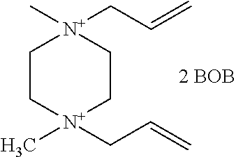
C1C[N+](CC=C)(C)CC[N+]1(C)CC=C.[2 BOB]
